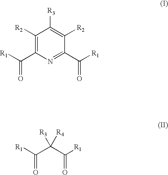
C1([R2])=C(C([R1])=O)N=C(C([R1])=O)C([R2])=C1[R3].[R1]C(C(C([R1])=O)([R4])[R3])=O
